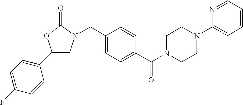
C1(C2=CC=C(F)C=C2)CN(CC2=CC=C(C(N3CCN(C4=CC=CC=N4)CC3)=O)C=C2)C(=O)O1
